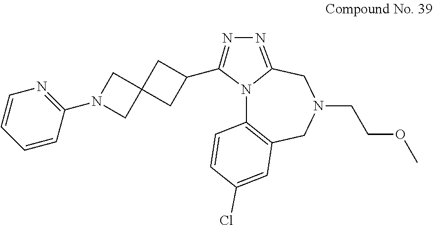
N12C3=C(CN(CCOC)CC1=NN=C2C1CC2(C1)CN(C1=NC=CC=C1)C2)C=C(Cl)C=C3
